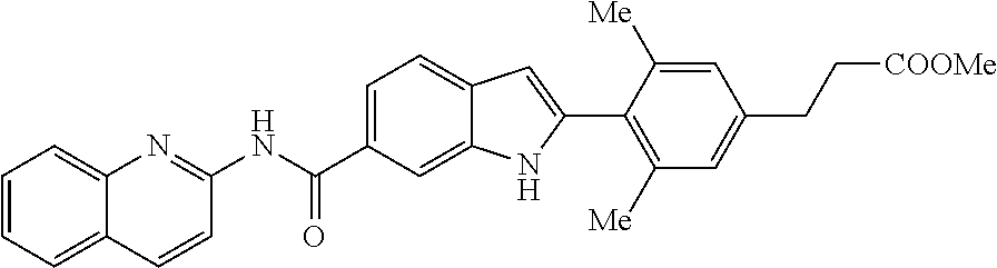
C12=CC=CC=C1C=CC(NC(=O)C1=CC=C3C(=C1)NC(C1=C([Me])C=C(CC[COOMe])C=C1[Me])=C3)=N2
